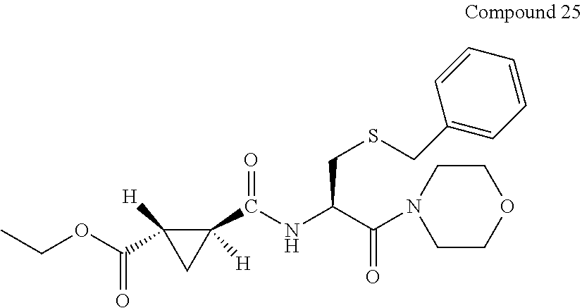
CCOC(C1([H])C(C(=O)NC(C(=O)N2CCOCC2)CSCC2=CC=CC=C2)([H])C1)=O
